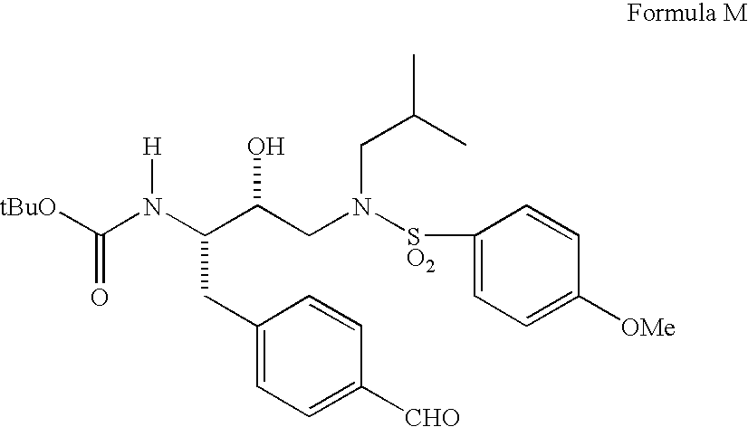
C(CC1=CC=C([CHO])C=C1)(C(CN(CC(C)C)[SO2]C1=CC=C([OMe])C=C1)O)N(C([tBuO])=O)[H]
